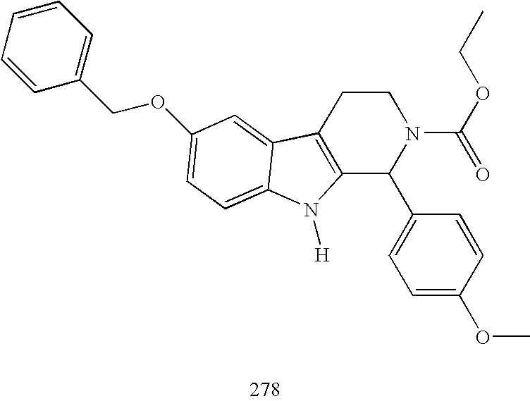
C12=C(CCN(C(=O)OCC)C1C1=CC=C(OC)C=C1)C1=CC(OCC3=CC=CC=C3)=CC=C1N2[H]
